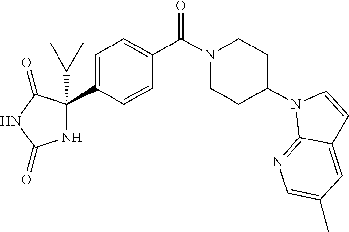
C1=C(C2(C(C)C)NC(=O)NC2=O)C=CC(C(N2CCC(N3C4=NC=C(C)C=C4C=C3)CC2)=O)=C1
